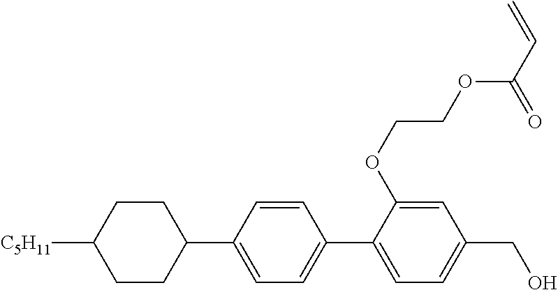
C1CC([C5H11])CCC1C1=CC=C(C2=CC=C(CO)C=C2OCCOC(C=C)=O)C=C1
